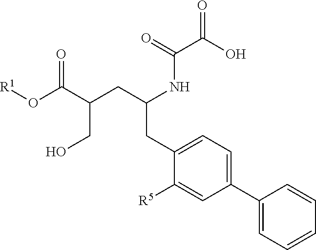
C(=O)(C(=O)O)NC(CC1=CC=C(C2=CC=CC=C2)C=C1[R5])CC(CO)C(O[R1])=O
